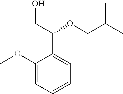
C1(OC)=CC=CC=C1C(CO)OCC(C)C
